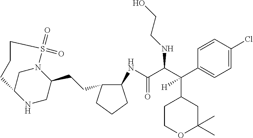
C(C(C(C1=CC=C(Cl)C=C1)(C1CCOC(C)(C)C1)[H])NCCO)(=O)NC1C(CCC2CNC3CN2S(=O)(=O)CCC3)CCC1
